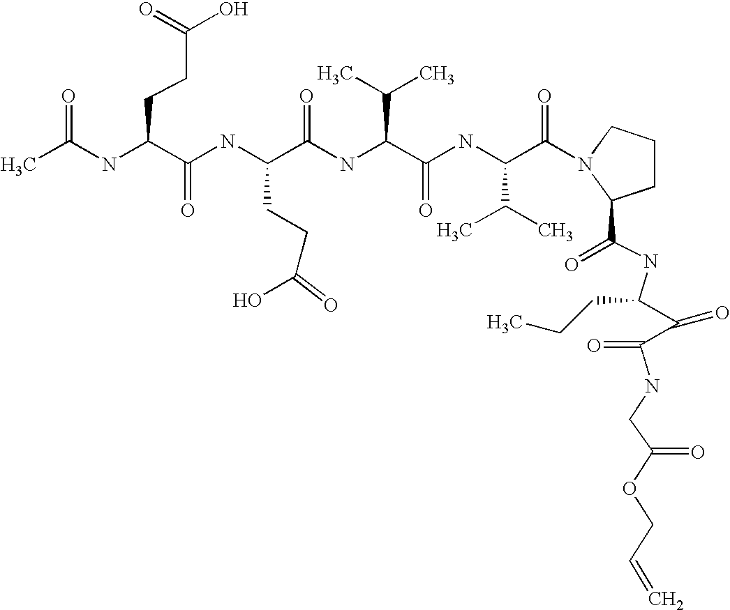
CC(NC(C(NC(C(NC(C(C)C)C(=O)NC(C(C)C)C(=O)N1CCCC1C(=O)NC(C(C(NCC(OCC=C)=O)=O)=O)CCC)=O)CCC(O)=O)=O)CCC(O)=O)=O
